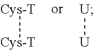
[Cys-T][Cys-T].[U][U]
